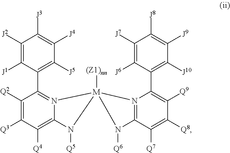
C1([Q2])=C([Q3])C([Q4])=C2N(=C1C1=C([J5])C([J4])=C([J3])C([J2])=C1[J1])[M]1([(Z1)nn])(N2[Q5])N2=C(C([Q7])=C([Q8])C([Q9])=C2C2=C([J10])C([J9])=C([J8])C([J7])=C2[J6])N1[Q6]
